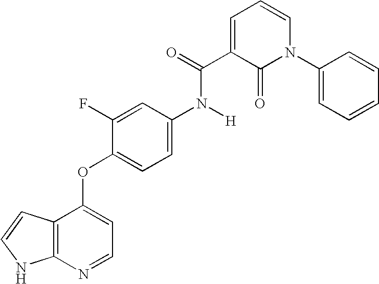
C1=C(C(=O)N([H])C2=CC=C(OC3=CC=NC4=C3C=CN4)C(F)=C2)C(=O)N(C2=CC=CC=C2)C=C1
